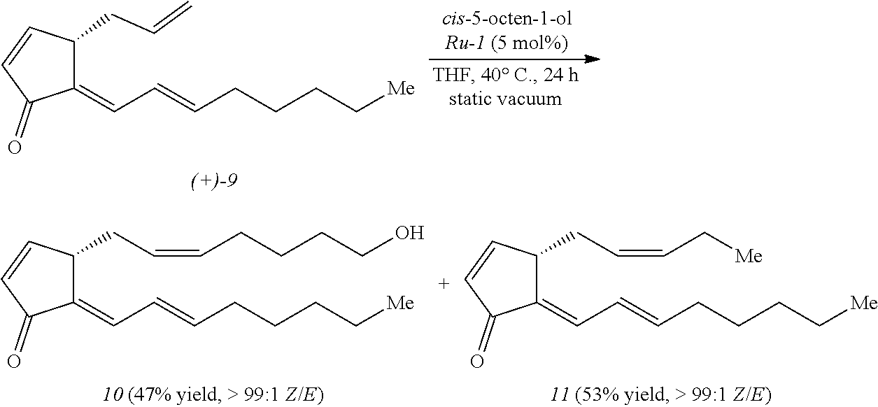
C1(CC=CCCCCO)C(=CC=CCCCC[Me])C(=O)C=C1.C1(CC=CC[Me])C(=CC=CCCCC[Me])C(=O)[C+]=C1.C1(CC=C)C(=CC=CCCCC[Me])C(=O)C=C1
